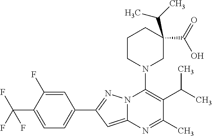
C1=C(F)C(C(F)(F)F)=CC=C1C1=NN2C(=C1)N=C(C)C(C(C)C)=C2N1CC(C(=O)O)(C(C)C)CCC1
